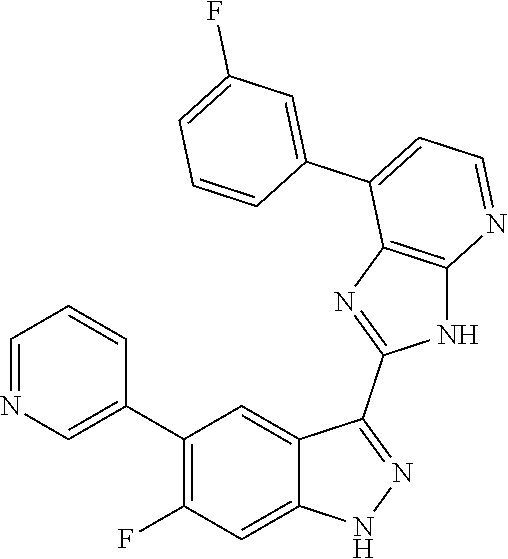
C1=NC=C(C2=C(F)C=C3C(=C2)C(C2=NC4=C(N2)N=CC=C4C2=CC(F)=CC=C2)=NN3)C=C1
